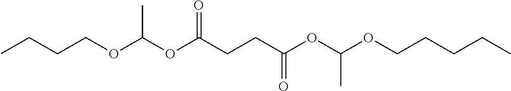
C(COC(OC(CCC(OC(OCCCCC)C)=O)=O)C)CC
